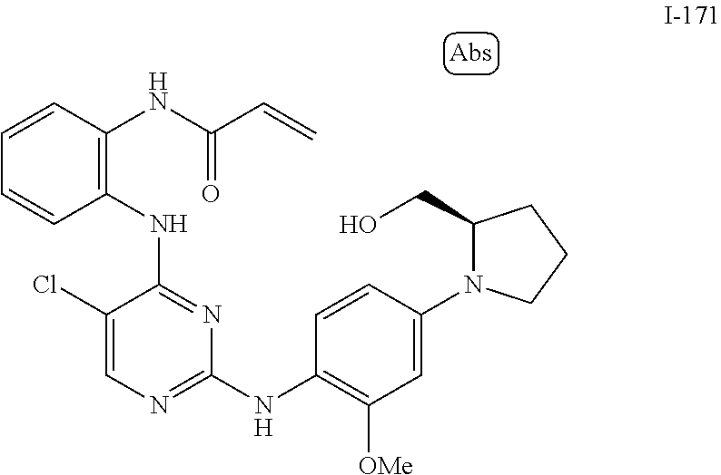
N1(C2=CC([OMe])=C(NC3=NC=C(Cl)C(NC4=C(NC(C=C)=O)C=CC=C4)=N3)C=C2)C(CO)CCC1
